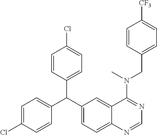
C1=C(Cl)C=CC(C(C2=CC=C3C(=C2)C(N(CC2=CC=C([CF3])C=C2)C)=NC=N3)C2=CC=C(Cl)C=C2)=C1
